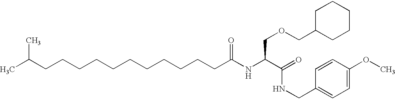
N(C(C(NCC1=CC=C(OC)C=C1)=O)COCC1CCCCC1)C(CCCCCCCCCCCC(C)C)=O
